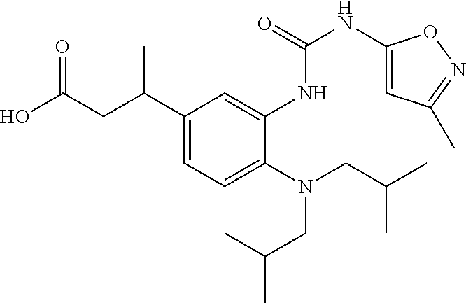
C1(C(CC(O)=O)C)=CC=C(N(CC(C)C)CC(C)C)C(NC(NC2=CC(C)=NO2)=O)=C1
